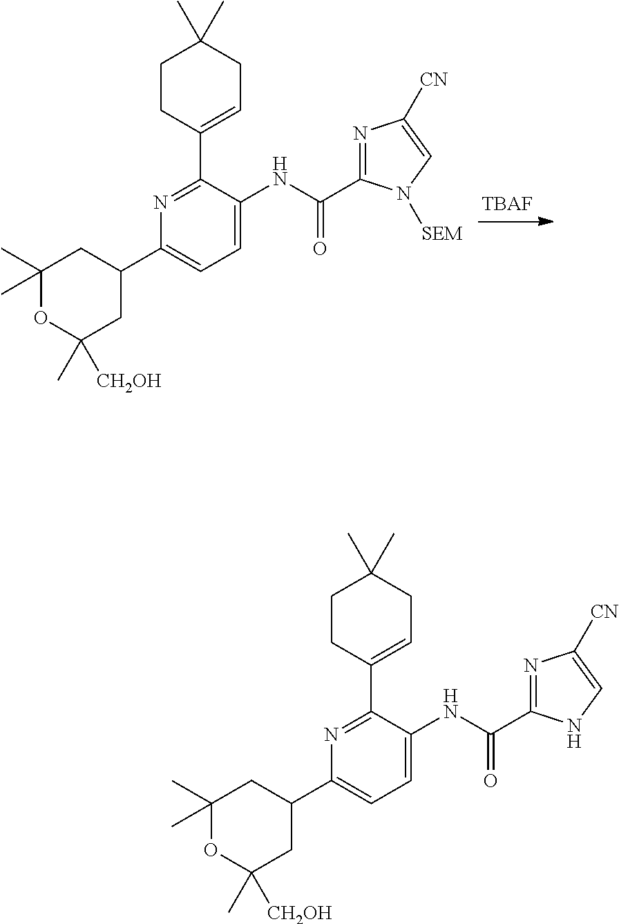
N1=C(C2=CCC(C)(C)CC2)C(NC(=O)C2=NC([CN])=CN2[SEM])=CC=C1C1CC(C)([CH2OH])OC(C)(C)C1.[TBAF].N1=C(C2=CCC(C)(C)CC2)C(NC(=O)C2=NC([CN])=CN2)=CC=C1C1CC(C)([CH2OH])OC(C)(C)C1
